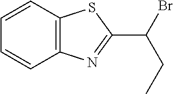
C1=CC2=C(C=C1)SC(C(Br)CC)=N2
